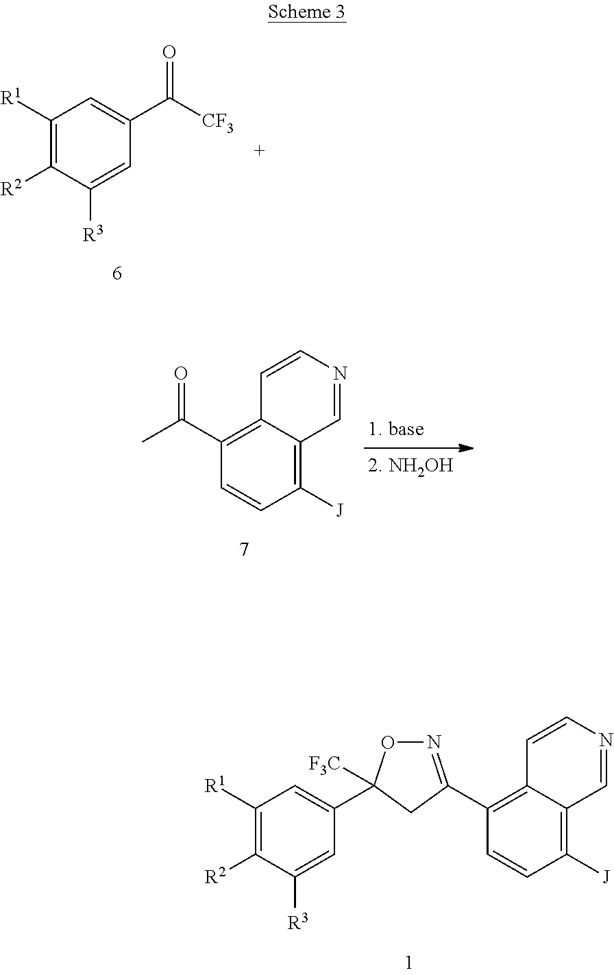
C1(C2([F3C])ON=C(C3=C4C(=C([J])C=C3)C=NC=C4)C2)=CC([R1])=C([R2])C([R3])=C1.C1(C(=O)[CF3])=CC([R1])=C([R2])C([R3])=C1.C(C1=C2C(=C([J])C=C1)C=NC=C2)(C)=O
